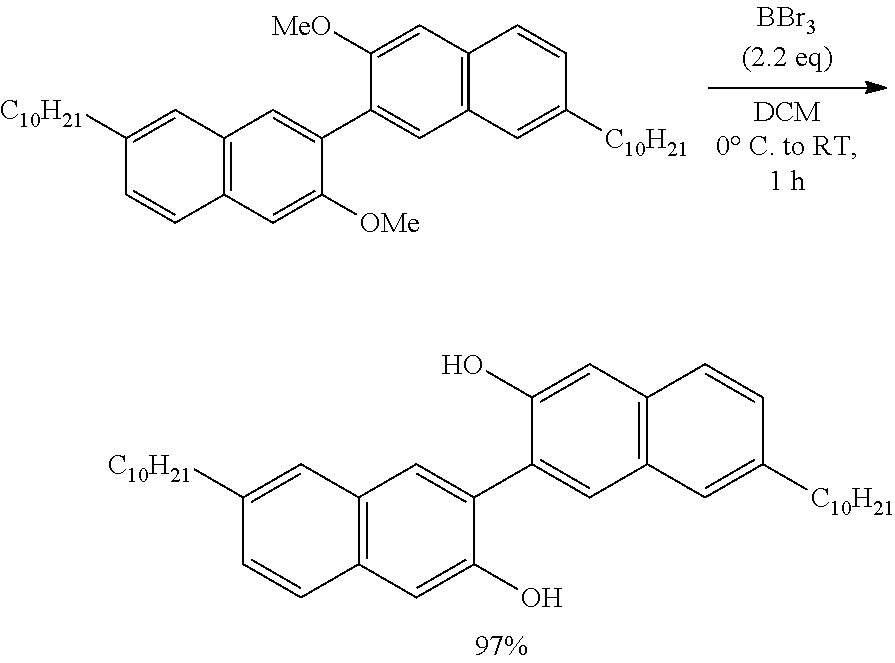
C12=C(C=C([OMe])C(C3=CC4=C(C=C3[MeO])C=CC([C10H21])=C4)=C1)C=CC([C10H21])=C2.C12=C(C=C(O)C(C3=CC4=C(C=C3O)C=CC([C10H21])=C4)=C1)C=CC([C10H21])=C2
